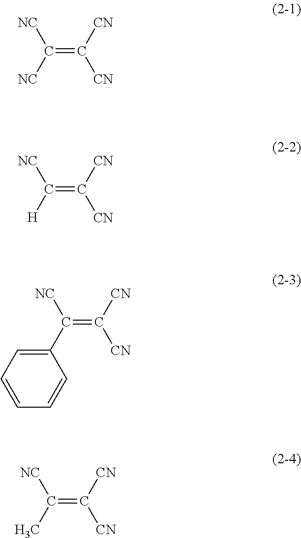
C(=C([CN])[CN])([NC])[NC].C(=C([CN])[CN])([H])[NC].C(=C([CN])[CN])(C1=CC=CC=C1)[NC].C(=C([CN])[CN])(C)[NC]
